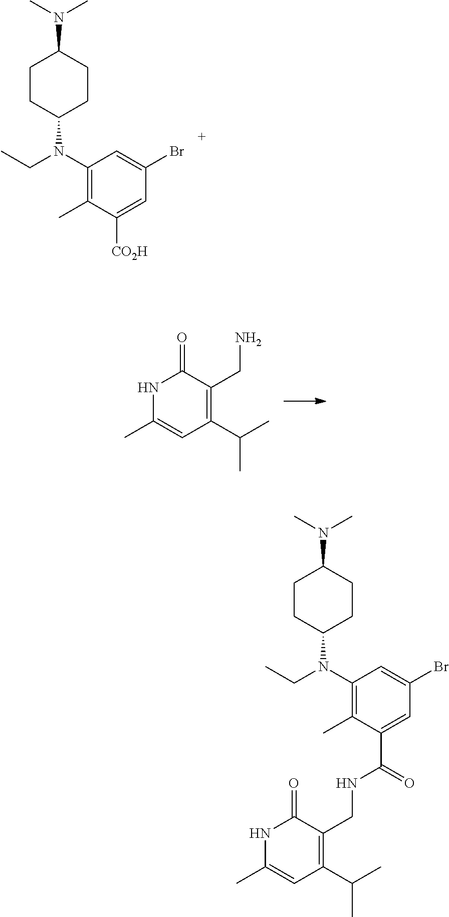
C1=C(Br)C=C([CO2H])C(C)=C1N(C1CCC(N(C)C)CC1)CC.C(C1=C(CN)C(=O)NC(C)=C1)(C)C.C1CC(N(C2=C(C)C(C(NCC3=C(C(C)C)C=C(C)NC3=O)=O)=CC(Br)=C2)CC)CCC1N(C)C
